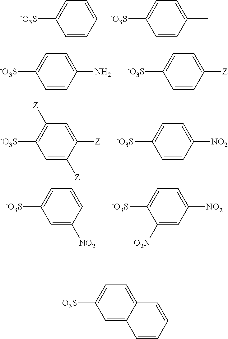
C1=CC=CC=C1[-O3S].C1=CC(C)=CC=C1[-O3S].C1=CC(N)=CC=C1[-O3S].C1=CC([Z])=CC=C1[-O3S].C1=C([Z])C([Z])=CC([Z])=C1[-O3S].C1=CC([NO2])=CC=C1[-O3S].C1=C([NO2])C=CC=C1[-O3S].C1([O2N])=CC([NO2])=CC=C1[-O3S].C1=C2C(=CC=C1[-O3S])C=CC=C2
